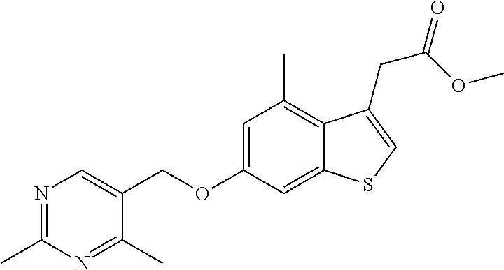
C(OC1=CC(C)=C2C(=C1)SC=C2CC(=O)OC)C1=CN=C(C)N=C1C
